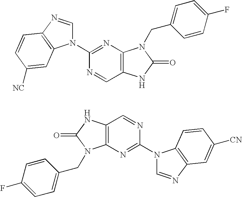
C12=C(N=C(N3C=NC4=C3C=C([NC])C=C4)N=C1)N(CC1=CC=C(F)C=C1)C(=O)N2.C12=C(N=C(N3C=NC4=C3C=CC([CN])=C4)N=C1)N(CC1=CC=C(F)C=C1)C(=O)N2
